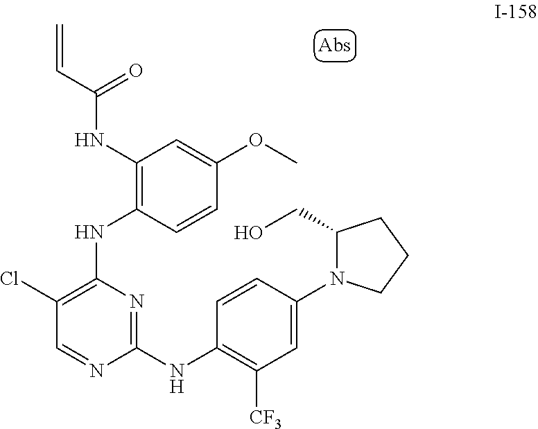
N1(C2=CC([CF3])=C(NC3=NC(NC4=C(NC(C=C)=O)C=C(OC)C=C4)=C(Cl)C=N3)C=C2)C(CO)CCC1
